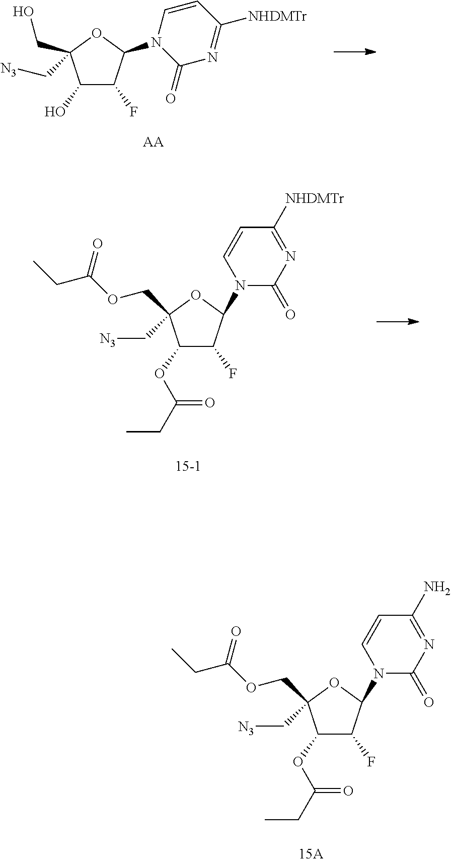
C1(OC(CC)=O)C(F)C(N2C(=O)N=C(N)C=C2)OC1(C[N3])COC(CC)=O.C1(O)C(F)C(N2C(=O)N=C([NHDMTr])C=C2)OC1(C[N3])CO.[AA].C1(OC(CC)=O)C(F)C(N2C(=O)N=C([NHDMTr])C=C2)OC1(C[N3])COC(CC)=O
